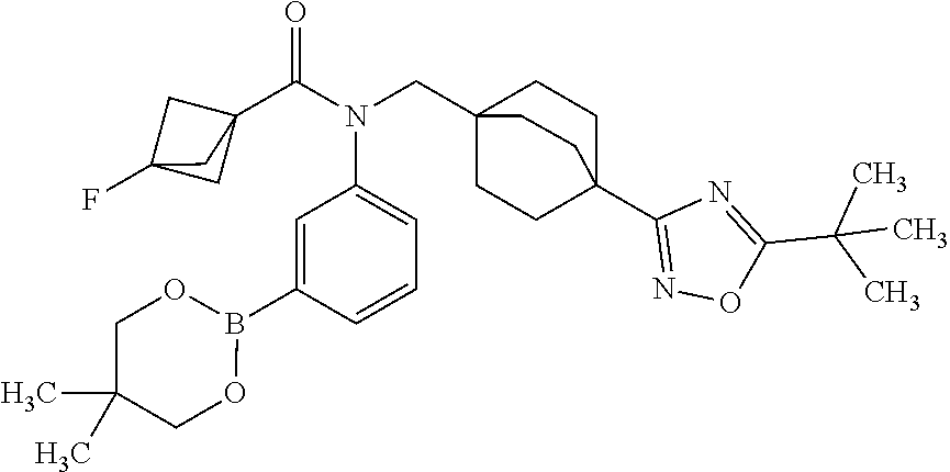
C1=CC(B2OCC(C)(C)CO2)=CC(N(CC23CCC(C4=NOC(C(C)(C)C)=N4)(CC2)CC3)C(=O)C23CC(F)(C2)C3)=C1
